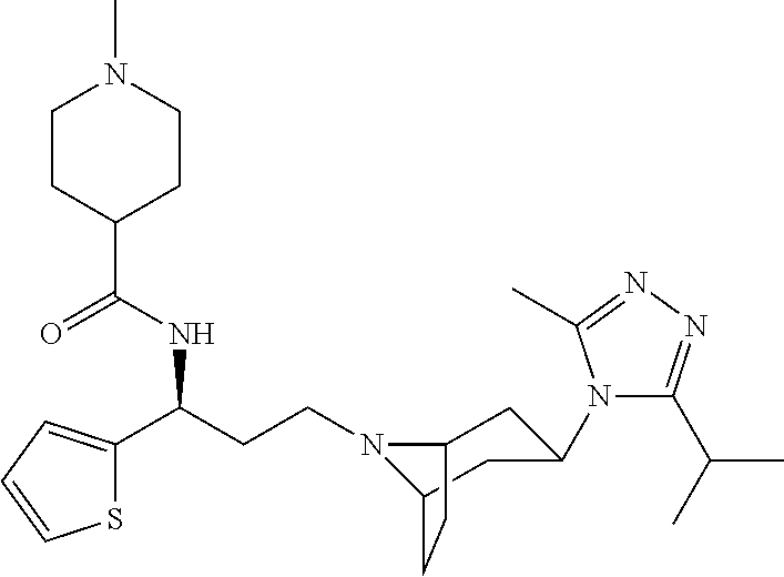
N1(CCC(C2=CC=CS2)NC(C2CCN(C)CC2)=O)C2CC(N3C(C(C)C)=NN=C3C)CC1CC2
